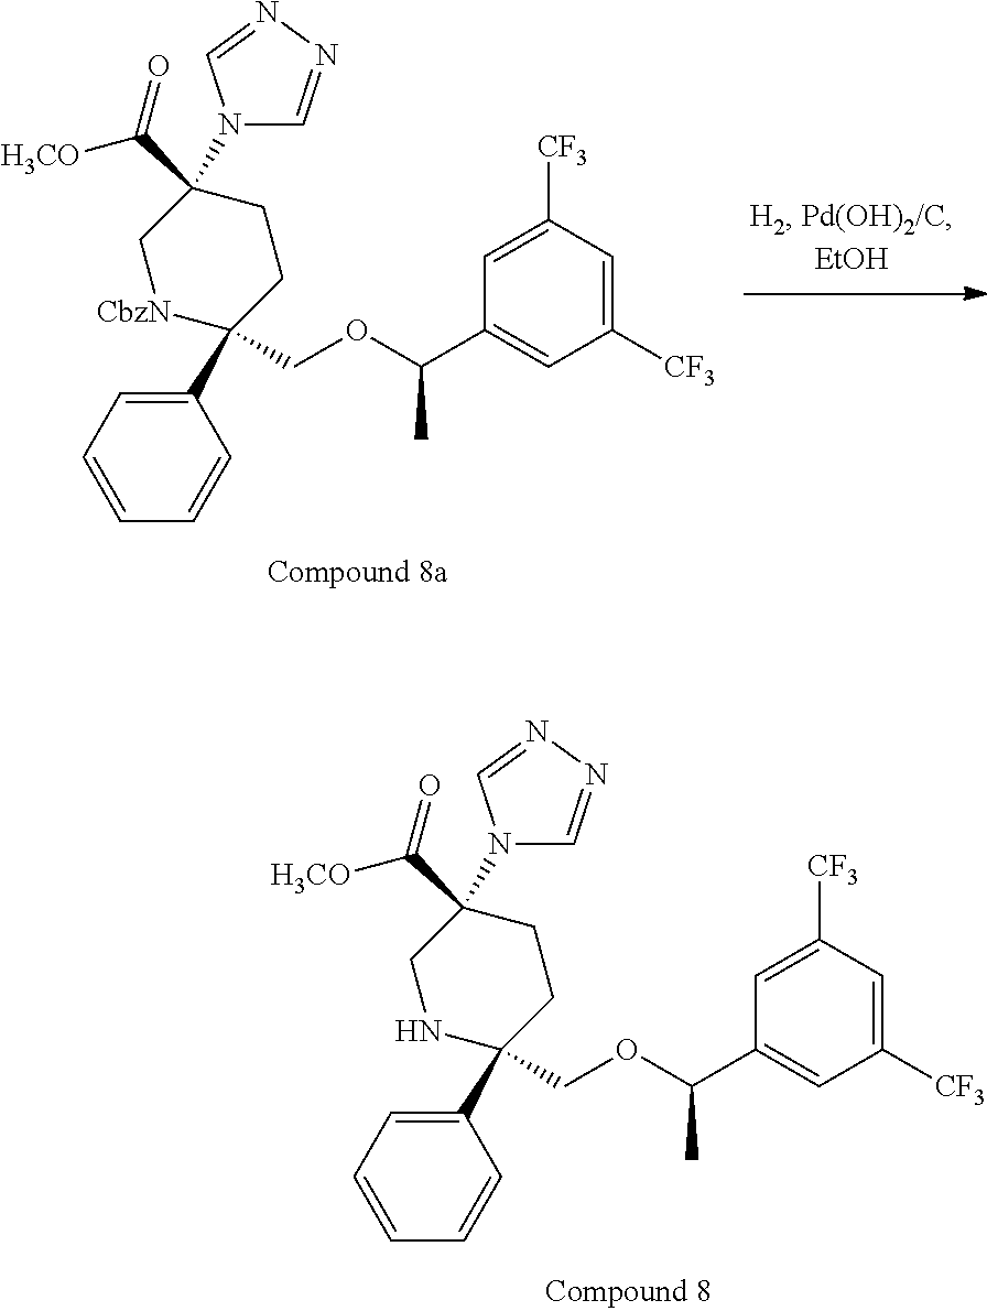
C1(C2(COC(C3=CC([CF3])=CC([CF3])=C3)C)CCC(C([H3CO])=O)(N3C=NN=C3)C[CbzN]2)=CC=CC=C1.C1(C2(COC(C3=CC([CF3])=CC([CF3])=C3)C)CCC(C([H3CO])=O)(N3C=NN=C3)CN2)=CC=CC=C1
